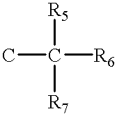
CC([R6])([R5])[R7]
